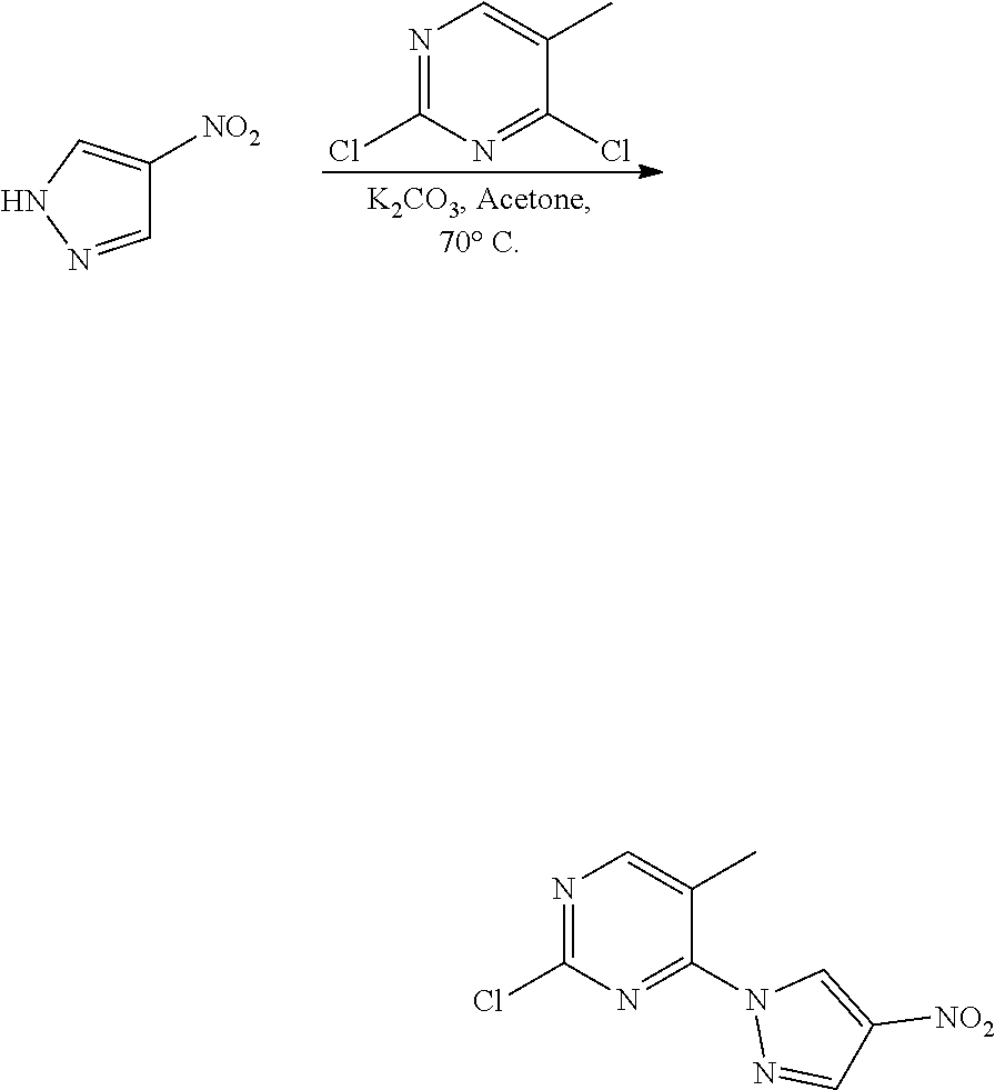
N1=C(Cl)N=C(Cl)C(C)=C1.C1([NO2])=CNN=C1.N1=C(Cl)N=C(N2N=CC([NO2])=C2)C(C)=C1
